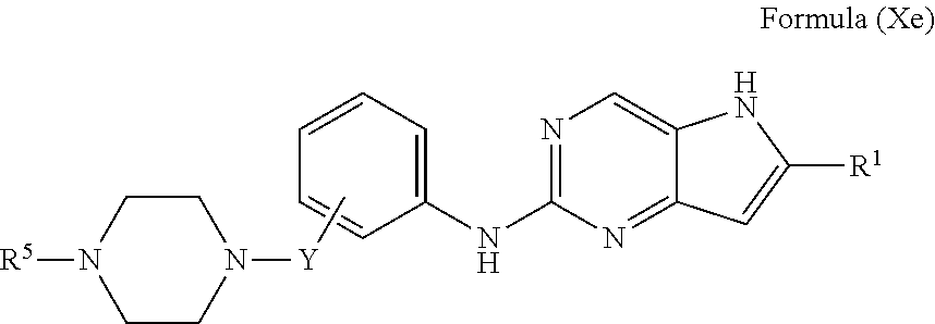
C1(NC2=NC=C3C(=N2)C=C([R1])N3)=CC=CC=C1.C[Y]N1CCN([R5])CC1
